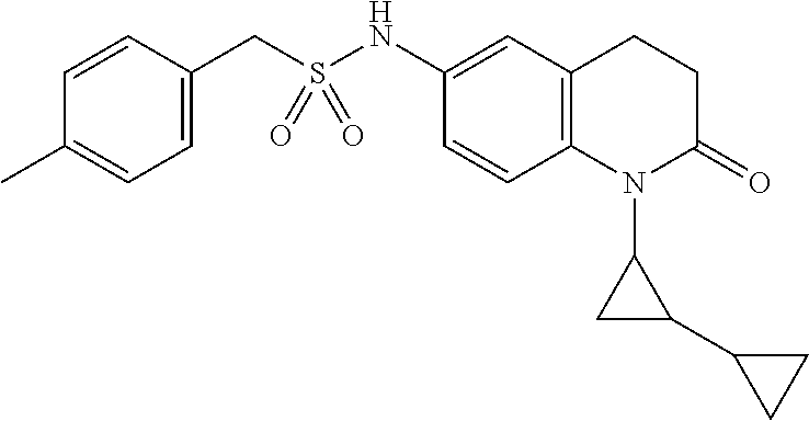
C1(CS(NC2=CC3=C(C=C2)N(C2CC2C2CC2)C(=O)CC3)(=O)=O)=CC=C(C)C=C1
